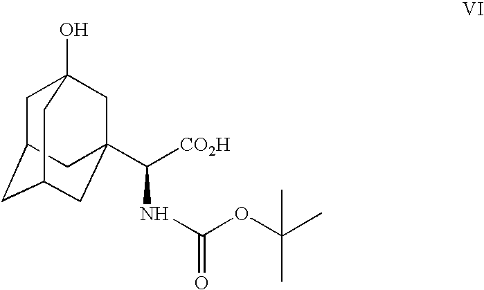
C1C2CC3CC(C(NC(OC(C)(C)C)=O)[CO2H])(CC1(O)C3)C2
